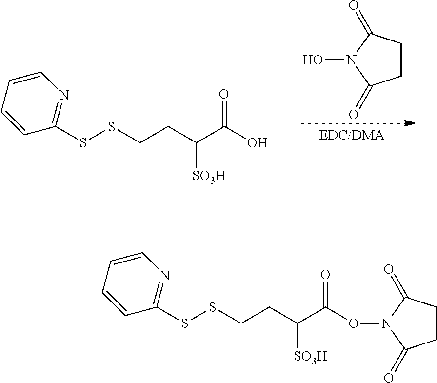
C1=CC=CC(SSCCC(C(O)=O)[SO3H])=N1.C1CC(=O)N(O)C1=O.C1=CC=CC(SSCCC(C(ON2C(=O)CCC2=O)=O)[SO3H])=N1
